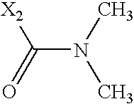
N(C(=O)[X2])(C)C
